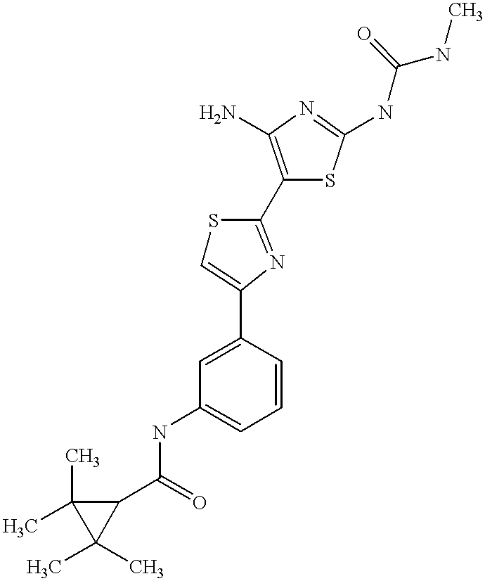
C1(C(=O)NC2=CC=CC(C3=CSC(C4=C(N)N=C(NC(NC)=O)S4)=N3)=C2)C(C)(C)C1(C)C
